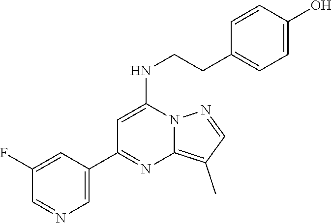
C1=C(C2=NC3=C(C)C=NN3C(NCCC3=CC=C(O)C=C3)=C2)C=C(F)C=N1
